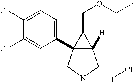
C12([H])C(C3=CC=C(Cl)C(Cl)=C3)(CNC1)C2COCC.[H]Cl
